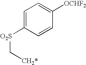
C1=C([O2S]C[CH2*])C=CC([OCHF2])=C1
